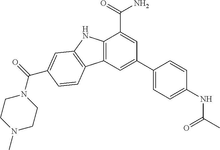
C12=C(C=C(C3=CC=C(NC(C)=O)C=C3)C=C1C(=O)N)C1=C(N2)C=C(C(=O)N2CCN(C)CC2)C=C1
